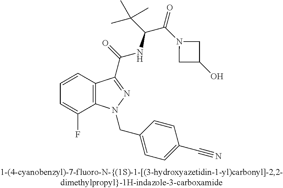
C1=CC2=C(C(F)=C1)N(CC1=CC=C(C#N)C=C1)N=C2C(=O)NC(C(=O)N1CC(O)C1)C(C)(C)C
